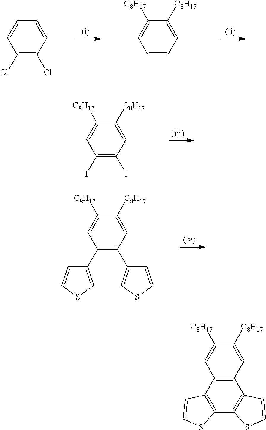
C1(Cl)=C(Cl)C=CC=C1.C1=CC=C([C8H17])C([C8H17])=C1.C1(I)=C(I)C=C([C8H17])C([C8H17])=C1.C1(C2=CSC=C2)=C(C2=CSC=C2)C=C([C8H17])C([C8H17])=C1.C12=C(C=C([C8H17])C([C8H17])=C1)C1=C(C3=C2C=CS3)SC=C1
